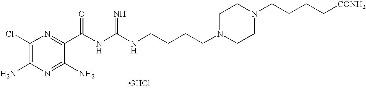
C1(Cl)=C(N)N=C(N)C(C(NC(NCCCCN2CCN(CCCC[CONH2])CC2)=N)=O)=N1.[3HCl]
